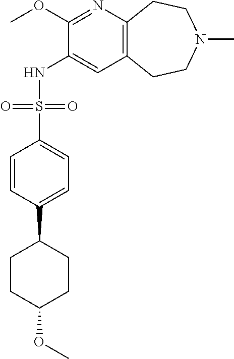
C12=C(CCN(C)CC1)C=C(NS(C1=CC=C(C3CCC(OC)CC3)C=C1)(=O)=O)C(OC)=N2
